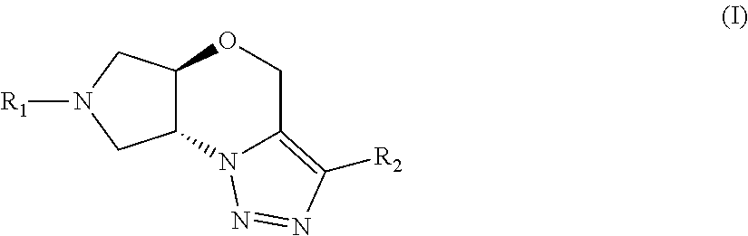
[R1]N1CC2C(C1)OCC1=C([R2])N=NN21
